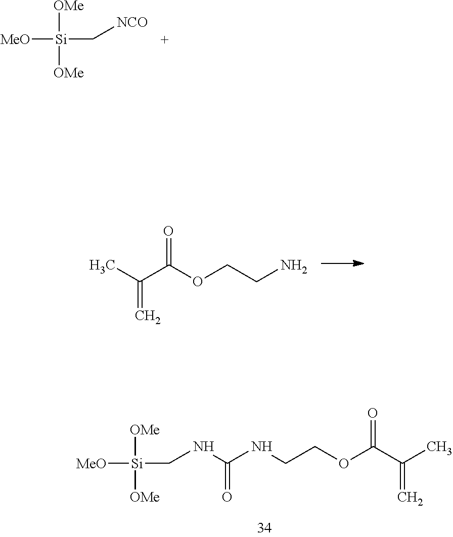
[MeO][Si]([OMe])(C[NCO])[OMe].[MeO][Si]([OMe])(CNC(NCCOC(C(C)=C)=O)=O)[OMe].CC(C(OCCN)=O)=C
